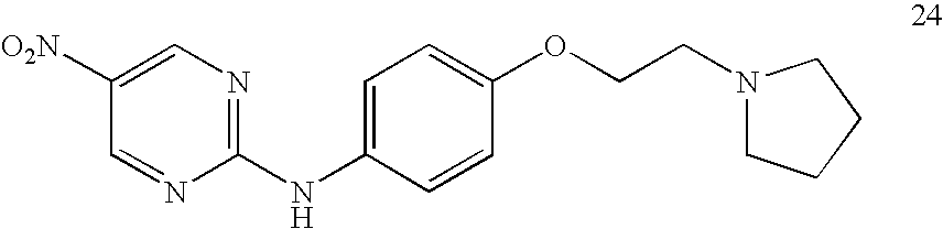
C1(NC2=CC=C(OCCN3CCCC3)C=C2)=NC=C([O2N])C=N1
